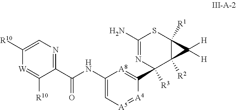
C1(C(NC2=C[A5]=[A4]C(C3([R3])C4([R2])C([R1])(SC(N)=N3)C4([H])[H])=[A8]2)=O)=NC=C([R10])[W]=C1[R10]
